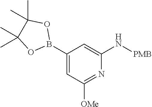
C1(B2OC(C)(C)C(C)(C)O2)=CC([OMe])=NC(N[PMB])=C1
